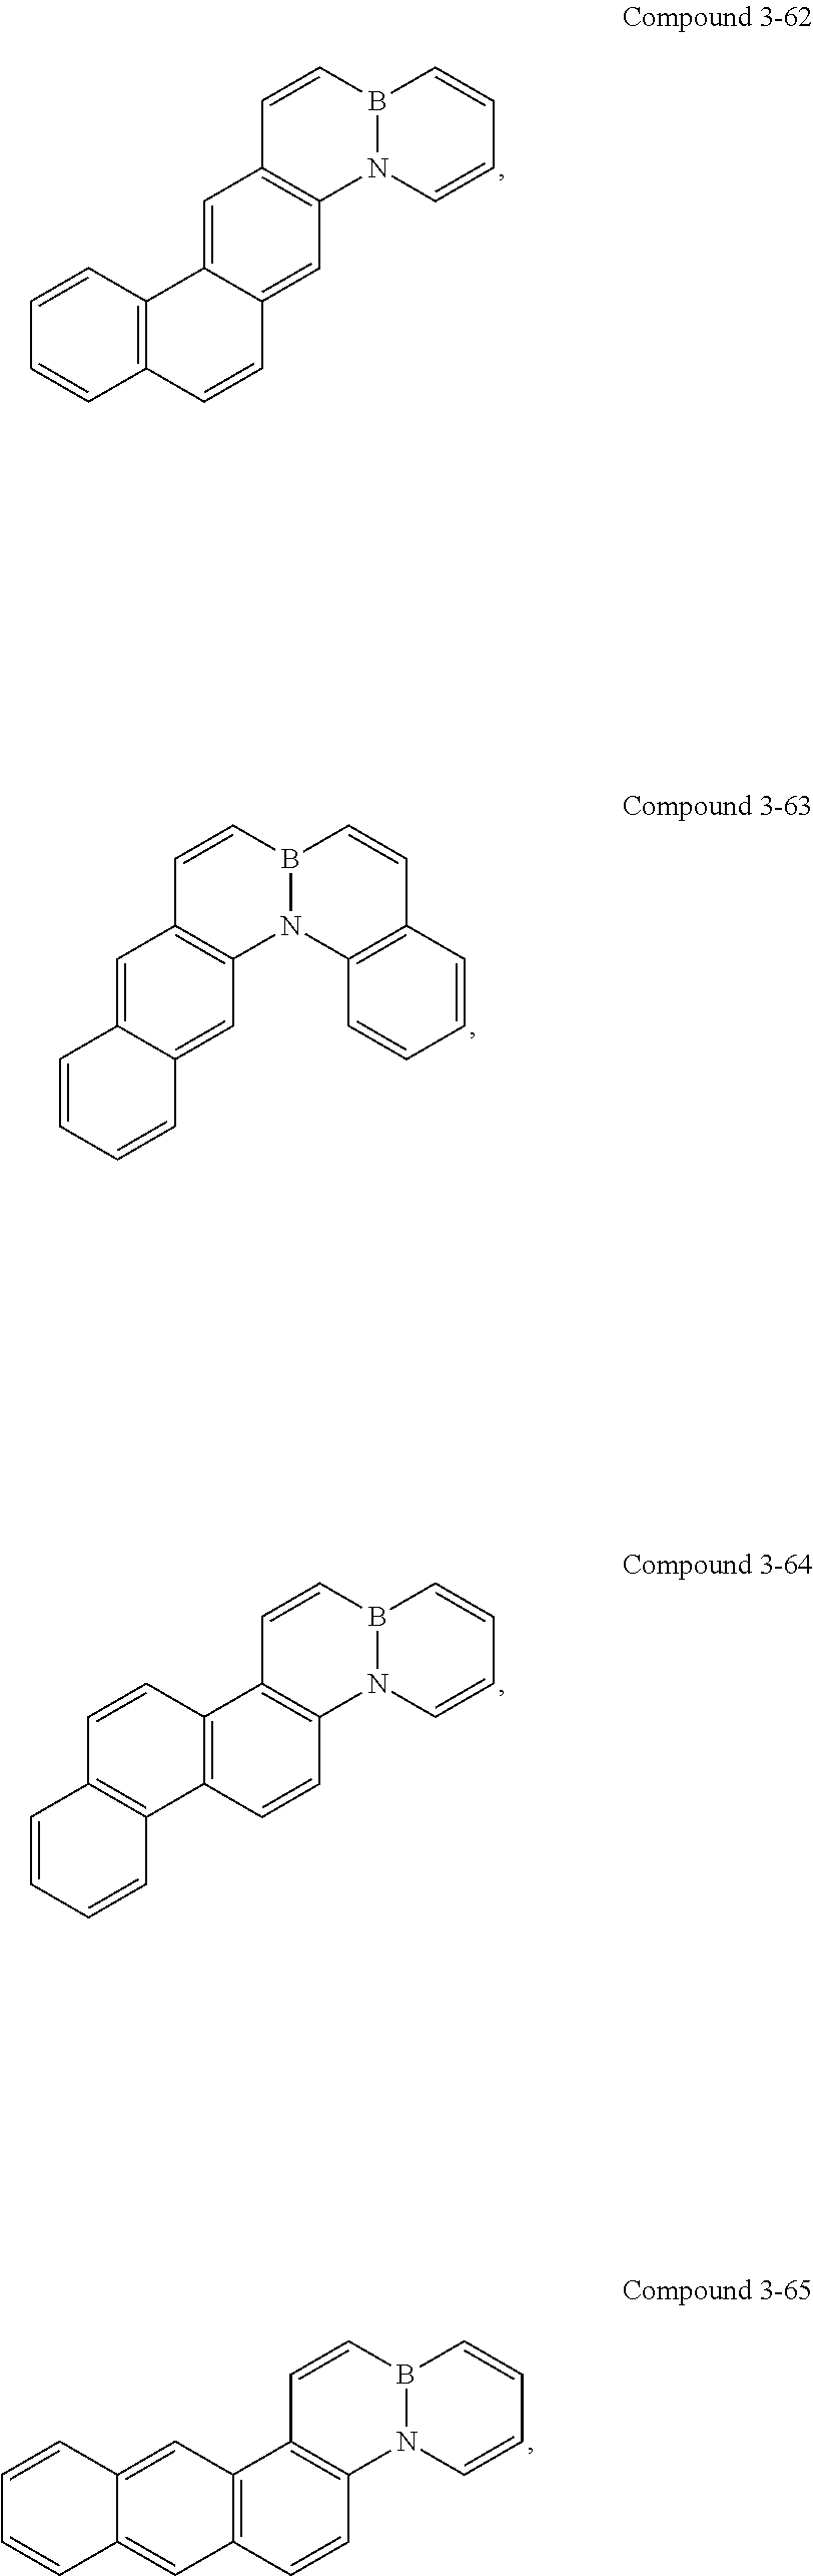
B12N(C=CC=C1)C1=C(C=C2)C=C2C(=C1)C=CC1=C2C=CC=C1.B12N(C=CC=C1)C1=C(C=C2)C2=C(C=C1)C1=C(C=C2)C=CC=C1.B12N(C=CC=C1)C1=C(C=C2)C2=C(C=C1)C=C1C(=C2)C=CC=C1.B12N(C3=C(C=C1)C=CC=C3)C1=C(C=C2)C=C2C(=C1)C=CC=C2
